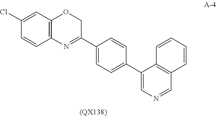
C1(Cl)=CC2=C(C=C1)N=C(C1=CC=C(C3=CN=CC4=C3C=CC=C4)C=C1)CO2.[(QX138)]
